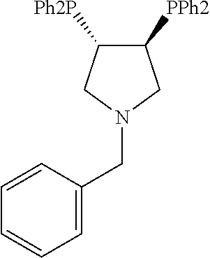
C1=CC(CN2CC([PPh2])C([Ph2P])C2)=CC=C1
